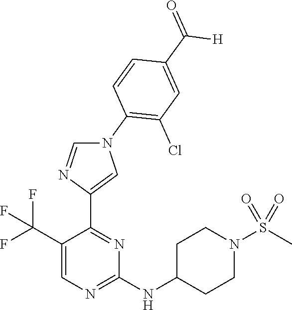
C1(C(F)(F)F)=CN=C(NC2CCN(S(C)(=O)=O)CC2)N=C1C1=CN(C2=C(Cl)C=C(C(=O)[H])C=C2)C=N1
